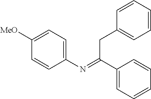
C1(N=C(C2=CC=CC=C2)CC2=CC=CC=C2)=CC=C([MeO])C=C1
